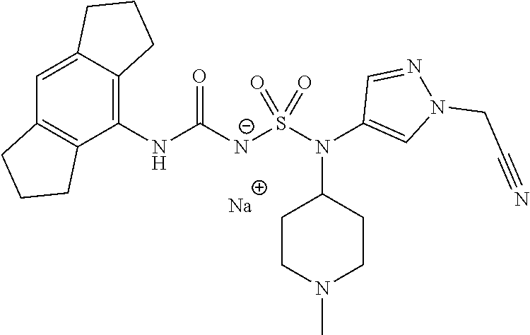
C1(NC([N-]S(N(C2=CN(CC#N)N=C2)C2CCN(C)CC2)(=O)=O)=O)=C2C(=CC3=C1CCC3)CCC2.[Na]
